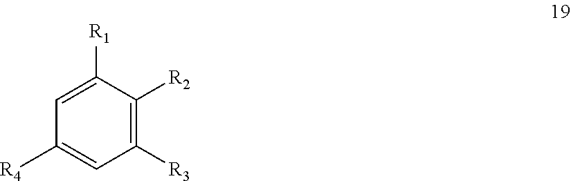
C1([R3])=C([R2])C([R1])=CC([R4])=C1
